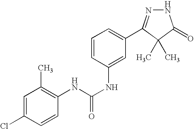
C1(C2=NNC(=O)C2(C)C)=CC=CC(NC(NC2=C(C)C=C(Cl)C=C2)=O)=C1
